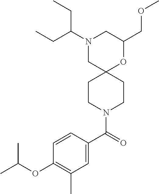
C1(COC)OC2(CN(C(CC)CC)C1)CCN(C(C1=CC(C)=C(OC(C)C)C=C1)=O)CC2
